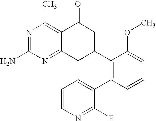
C12=NC(N)=NC(C)=C1C(=O)CC(C1=C(C3=CC=CN=C3F)C=CC=C1OC)C2
